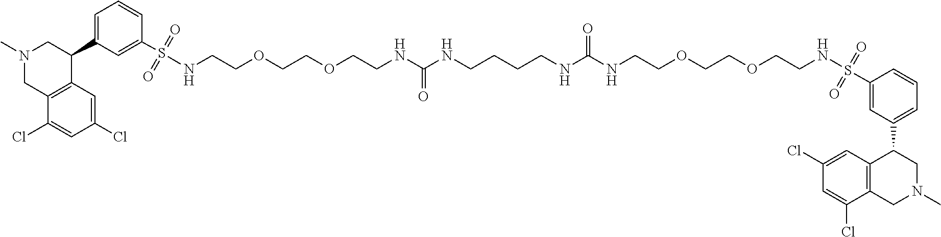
C1(Cl)=CC2=C(C(Cl)=C1)CN(C)CC2C1=CC=CC(S(NCCOCCOCCNC(NCCCCNC(NCCOCCOCCNS(C2=CC(C3C4=C(CN(C)C3)C(Cl)=CC(Cl)=C4)=CC=C2)(=O)=O)=O)=O)(=O)=O)=C1
